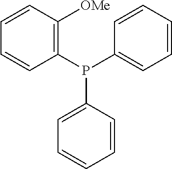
P(C1=CC=CC=C1)(C1=C([OMe])C=CC=C1)C1=CC=CC=C1
